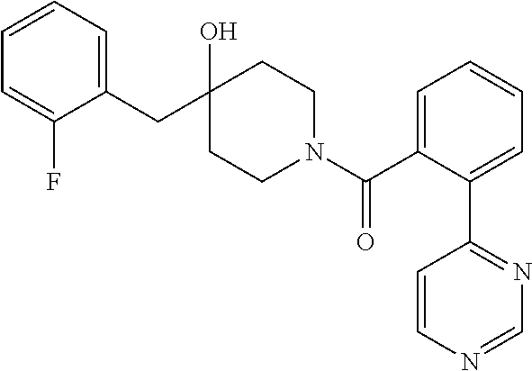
C1(CC2(O)CCN(C(C3=CC=CC=C3C3=NC=NC=C3)=O)CC2)=CC=CC=C1F
